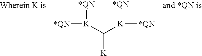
[*QN][K]([*QN])C([K]([*QN])[*QN])[K]
